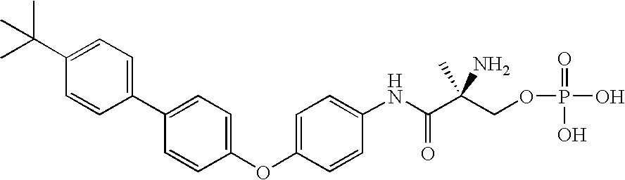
C1=C(C2=CC=C(C(C)(C)C)C=C2)C=CC(OC2=CC=C(NC(C(COP(=O)(O)O)(C)N)=O)C=C2)=C1
